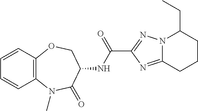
C12=C(N(C)C(=O)C(NC(C3=NN4C(=N3)CCCC4CC)=O)CO1)C=CC=C2
